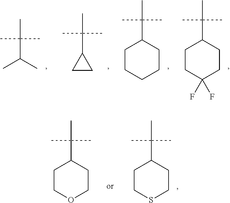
C(C(C)C)(C)(C)C.C1CC1C(C)(C)C.C1CCCCC1C(C)(C)C.C1CC(F)(F)CCC1C(C)(C)C.C1COCCC1C(C)(C)C.C1CSCCC1C(C)(C)C
